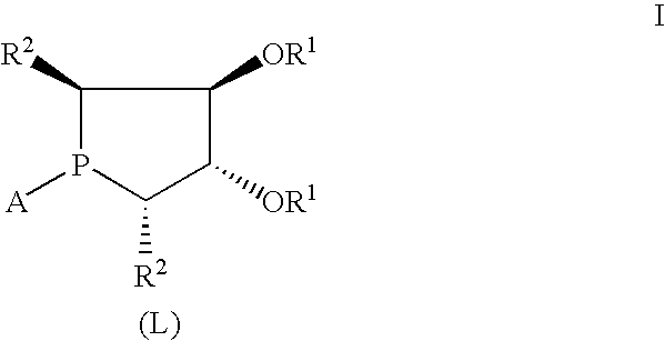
C1([R2])P([A])C([R2])C([OR1])C1[OR1]
